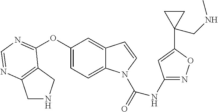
C1(OC2=NC=NC3=C2CNC3)=CC=C2C(=C1)C=CN2C(=O)NC1=NOC(C2(CNC)CC2)=C1
